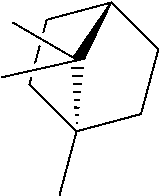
C1CC2(C)CCC1C2(C)C
